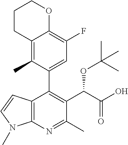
C12=C(N=C(C)C(C(C(O)=O)OC(C)(C)C)=C1C1=CC(F)=C3C(=C1C)CCCO3)N(C)C=C2
